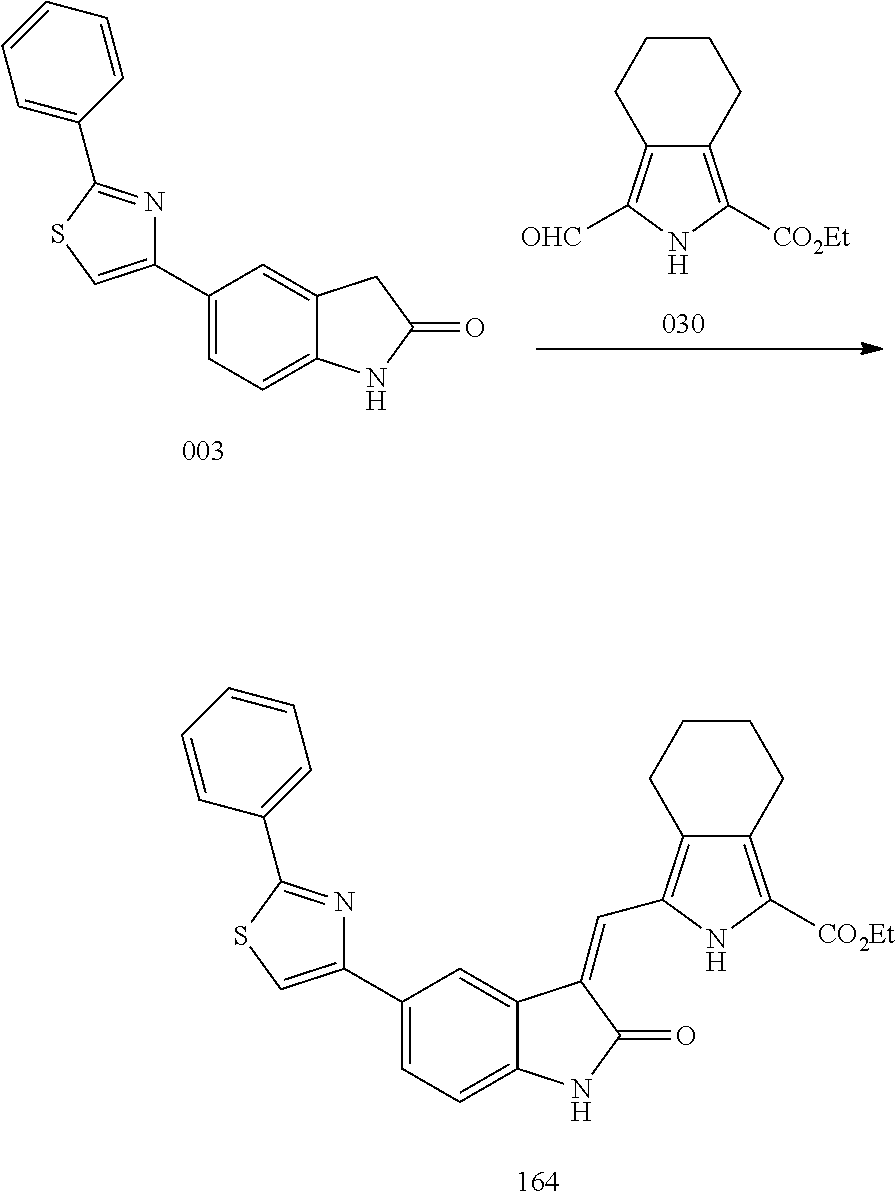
C12=C([CO2Et])NC([OHC])=C1CCCC2.C1(C2=CC=C3C(=C2)CC(=O)N3)=CSC(C2=CC=CC=C2)=N1.C1(C2=CC=C3C(=C2)C(=CC2=C4C(=C([CO2Et])N2)CCCC4)C(=O)N3)=CSC(C2=CC=CC=C2)=N1
